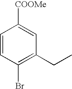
C1=CC(Br)=C(CC)C=C1[COOMe]
